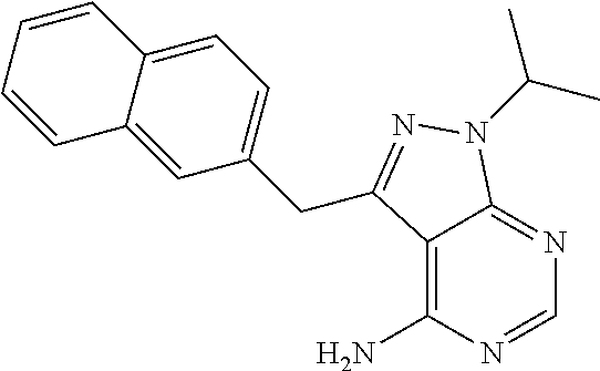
C12=C(N)N=CN=C1N(C(C)C)N=C2CC1=CC=C2C(=C1)C=CC=C2
